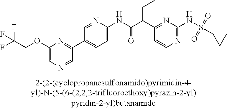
N1=C(NS(=O)(=O)C2CC2)N=C(C(C(NC2=CC=C(C3=NC(OCC(F)(F)F)=CN=C3)C=N2)=O)CC)C=C1
